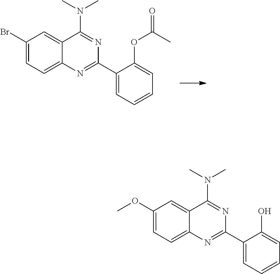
C12=CC(Br)=CC=C1N=C(C1=CC=CC=C1OC(=O)C)N=C2N(C)C.C12=CC(OC)=CC=C1N=C(C1=CC=CC=C1O)N=C2N(C)C
